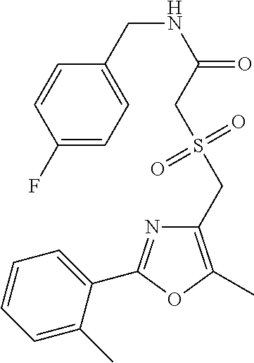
C1=C(C)C(C2=NC(CS(=O)(=O)CC(=O)NCC3=CC=C(F)C=C3)=C(C)O2)=CC=C1
